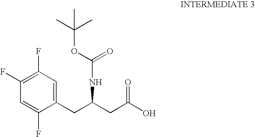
C1(CC(CC(O)=O)NC(=O)OC(C)(C)C)=CC(F)=C(F)C=C1F
